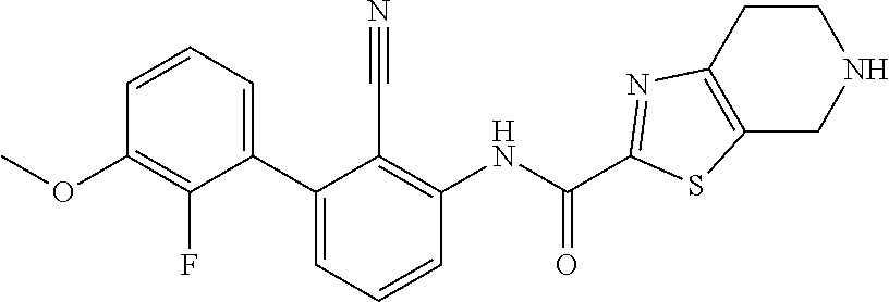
C1(C2=CC=CC(NC(C3=NC4=C(S3)CNCC4)=O)=C2C#N)=CC=CC(OC)=C1F
